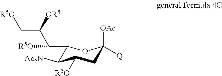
C1(C(C(C[R5O])[OR5])[R5O])C([Ac2N])C([R5O])CC([OAc])([Q])O1
